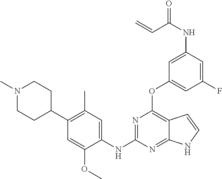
C1(OC2=C3C(=NC(NC4=CC(C)=C(C5CCN(C)CC5)C=C4OC)=N2)NC=C3)=CC(F)=CC(NC(=O)C=C)=C1
